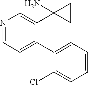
N1=CC=C(C2=CC=CC=C2Cl)C(C2(N)CC2)=C1
